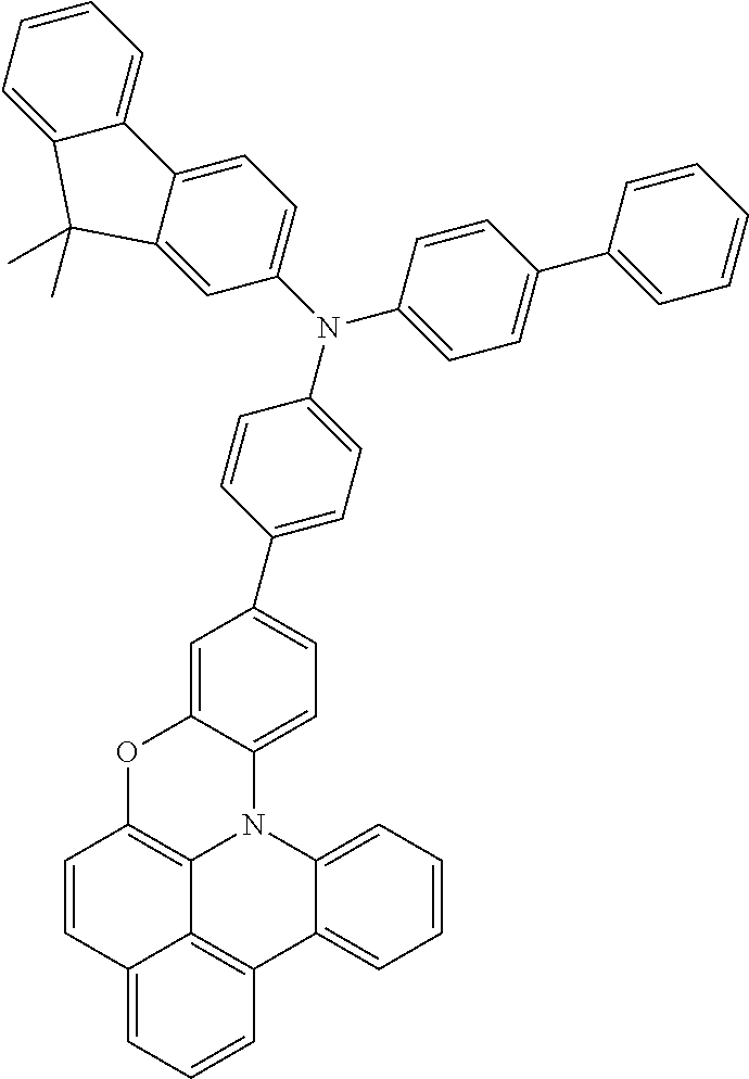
C1=C2C(=CC=C1C1=CC=C(N(C3=CC=C(C4=CC=CC=C4)C=C3)C3=CC=C4C(=C3)C(C)(C)C3=CC=CC=C43)C=C1)N1C3=C(O2)C=CC2=CC=CC(=C32)C2=CC=CC=C12
